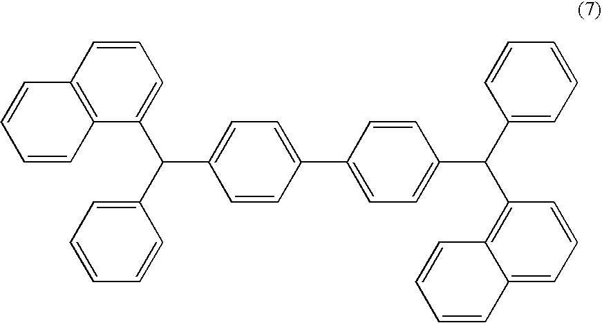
C(C1=CC=C(C2=CC=C(C(C3=CC=CC=C3)C3=C4C(=CC=C3)C=CC=C4)C=C2)C=C1)(C1=CC=CC2=C1C=CC=C2)C1=CC=CC=C1
